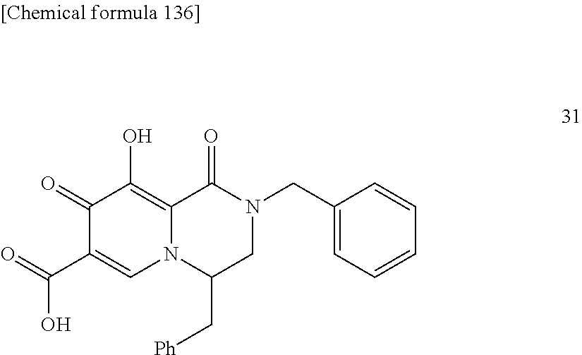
C1(=O)C(C(=O)O)=CN2C(=C1O)C(=O)N(CC1=CC=CC=C1)CC2C[Ph]
